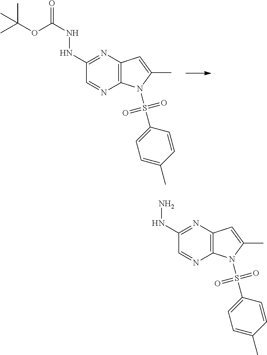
C1(NNC(OC(C)(C)C)=O)=NC2=C(N=C1)N(S(C1=CC=C(C)C=C1)(=O)=O)C(C)=C2.C1(NN)=NC2=C(N=C1)N(S(C1=CC=C(C)C=C1)(=O)=O)C(C)=C2
